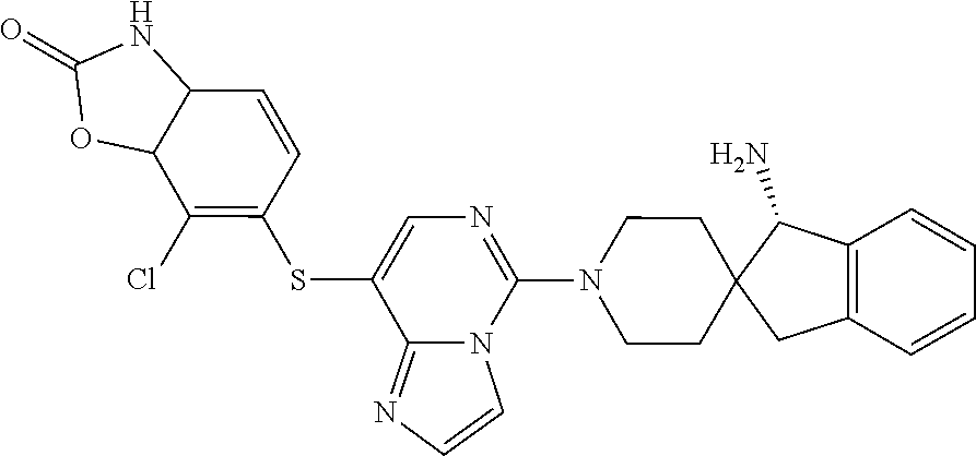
C12=C(C(N)C3(C1)CCN(C1=NC=C(SC4=C(Cl)C5C(C=C4)NC(=O)O5)C4=NC=CN41)CC3)C=CC=C2
